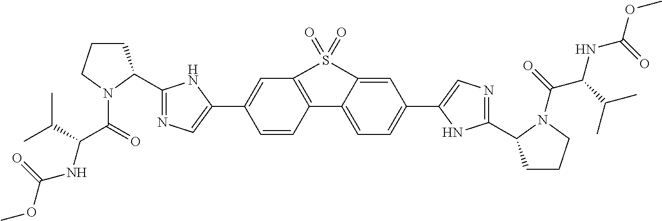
C1=CC2=C(C=C1C1=CN=C(C3CCCN3C(=O)C(C(C)C)NC(OC)=O)N1)S(=O)(=O)C1=CC(C3=CN=C(C4CCCN4C(=O)C(C(C)C)NC(OC)=O)N3)=CC=C21
